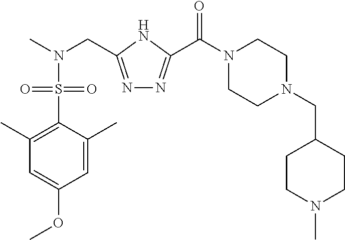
C1=C(C)C(S(N(C)CC2=NN=C(C(N3CCN(CC4CCN(C)CC4)CC3)=O)N2)(=O)=O)=C(C)C=C1OC
